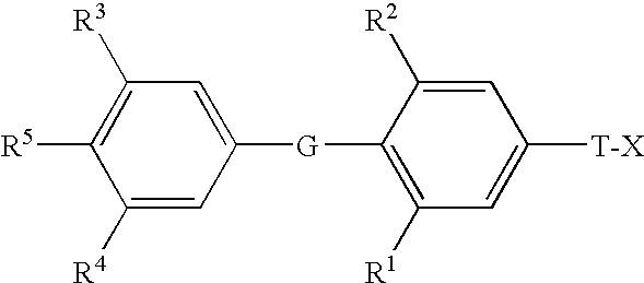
C1=C([G]C2=C([R1])C=C([T-X])C=C2[R2])C=C([R4])C([R5])=C1[R3]
